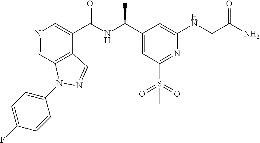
N1=CC2=C(C(C(NC(C)C3=CC(S(C)(=O)=O)=NC(NCC(N)=O)=C3)=O)=C1)C=NN2C1=CC=C(F)C=C1
